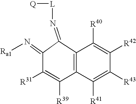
N(=C1C(=N[Ra1])C([R31])=C([R39])C2=C1C([R40])=C([R42])C([R43])=C2[R41])[L][Q]
